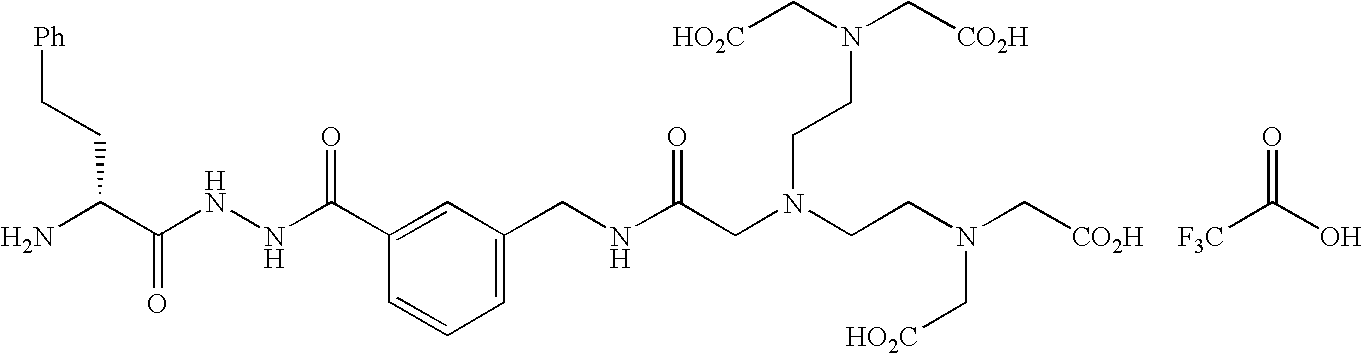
C(=O)(O)[F3C].NC(C(NNC(C1=CC(CNC(CN(CCN(C[CO2H])C[HO2C])CCN(C[HO2C])C[CO2H])=O)=CC=C1)=O)=O)CC[Ph]
